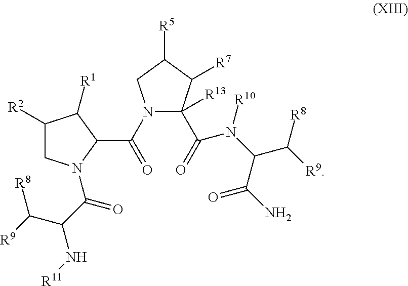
C1([R2])CN(C(C(C([R8])[R9])N[R11])=O)C(C(N2C(C(=O)N(C(C(N)=O)C([R9])[R8])[R10])([R13])C([R7])C([R5])C2)=O)C1[R1]
